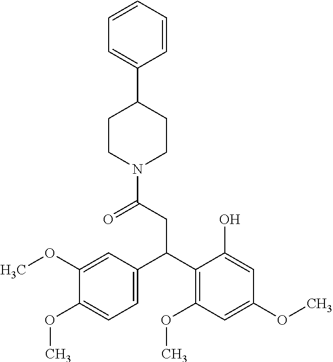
C1=CC=CC(C2CCN(C(CC(C3=C(OC)C=C(OC)C=C3O)C3=CC=C(OC)C(OC)=C3)=O)CC2)=C1
